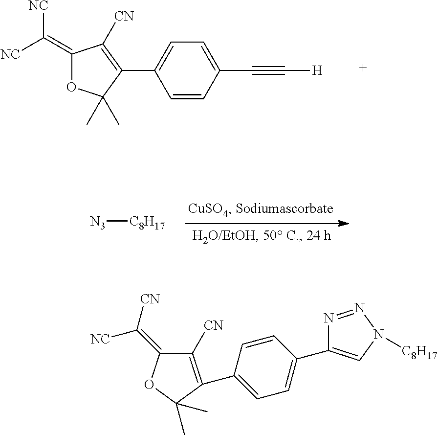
C1=CC(C#C[H])=CC=C1C1=C([CN])C(=C([NC])[NC])OC1(C)C.[N3][C8H17].C1=CC(C2=C([CN])C(=C([CN])[NC])OC2(C)C)=CC=C1C1=CN([C8H17])N=N1
